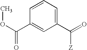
C1=CC=C(C([Z])=O)C=C1C(=O)OC
